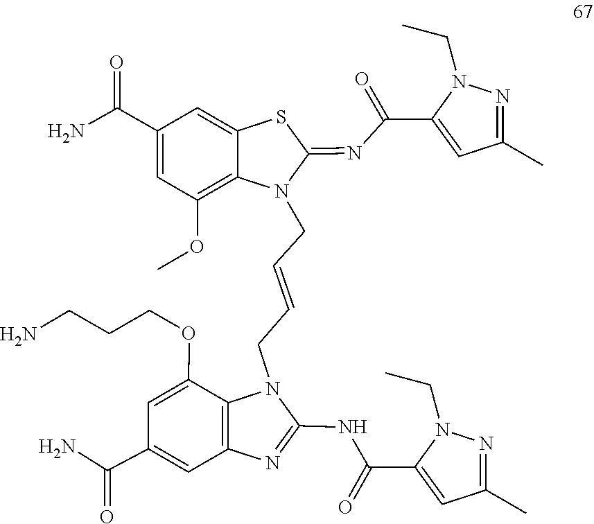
N(C1=NC2=C(N1CC=CCN1C(=NC(=O)C3=CC(C)=NN3CC)SC3=CC(C(N)=O)=CC(OC)=C13)C(OCCCN)=CC(C(=O)N)=C2)C(C1=CC(C)=NN1CC)=O
